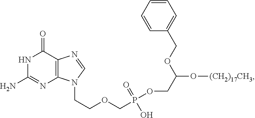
C12=C(C(=O)NC(N)=N1)N=CN2CCOCP(OCC(O[(CH2)17CH3])OCC1=CC=CC=C1)(=O)O
